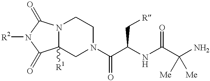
C12([R1])N(C(=O)N([R2])C1=O)CCN(C(C(C[R])NC(=O)C(N)([Me])[Me])=O)C2
